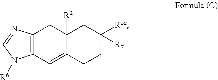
C12([R2])C(=CC3=C(C1)N=CN3[R6])CCC([R1a])([R7])C2
